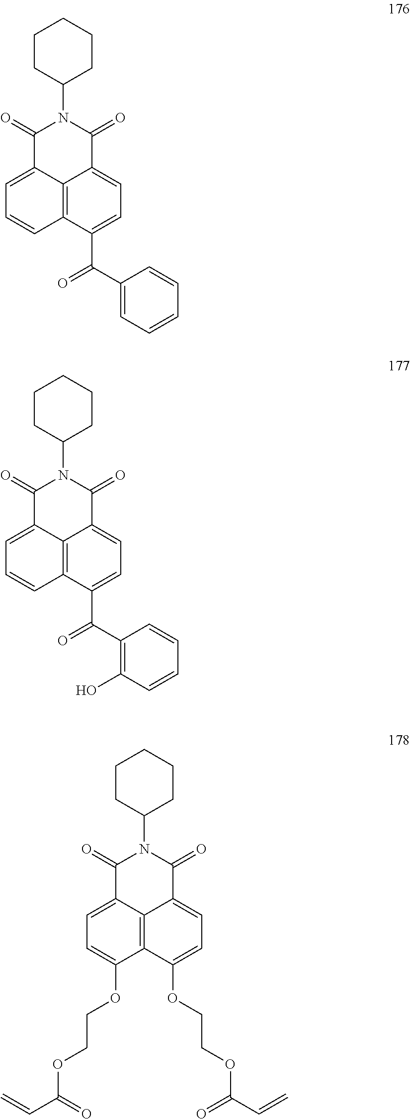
C1=C2C3=C(C=C1)C(C(C1=CC=CC=C1)=O)=CC=C3C(=O)N(C1CCCCC1)C2=O.C1=C2C3=C(C=C1)C(C(C1=C(O)C=CC=C1)=O)=CC=C3C(=O)N(C1CCCCC1)C2=O.C1=C2C3=C(C(OCCOC(C=C)=O)=C1)C(OCCOC(C=C)=O)=CC=C3C(=O)N(C1CCCCC1)C2=O
